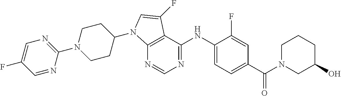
N1=CN=C(NC2=CC=C(C(N3CCCC(O)C3)=O)C=C2F)C2=C1N(C1CCN(C3=NC=C(F)C=N3)CC1)C=C2F
